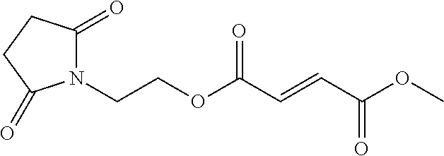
N1(CCOC(C=CC(OC)=O)=O)C(=O)CCC1=O
